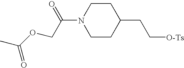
C(C(=O)N1CCC(CC[O-Ts])CC1)OC(C)=O
